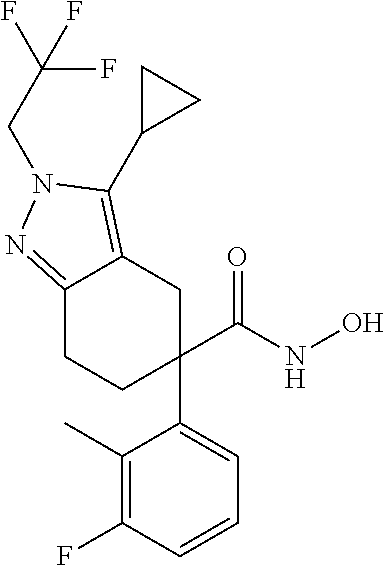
C1(C(NO)=O)(C2=CC=CC(F)=C2C)CC2=C(C3CC3)N(CC(F)(F)F)N=C2CC1
